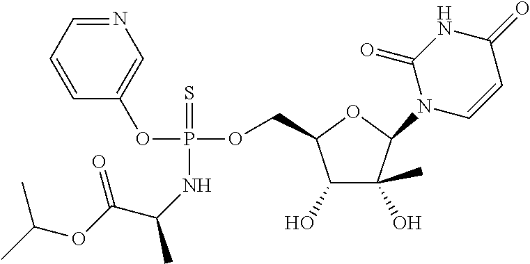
C1=CC=NC=C1OP(NC(C)C(OC(C)C)=O)(OCC1C(O)C(C)(O)C(N2C=CC(=O)NC2=O)O1)=S
